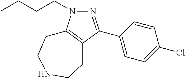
N1=C(C2=CC=C(Cl)C=C2)C2=C(N1CCCC)CCNCC2
